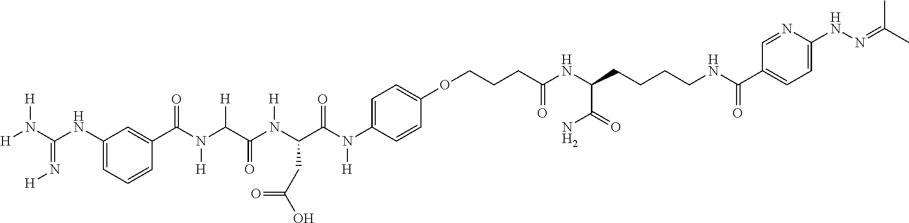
C1(NC(N([H])[H])=N[H])=CC=CC(C(N([H])C(C(N(C(C(N(C2=CC=C(OCCCC(NC(C(=O)N)CCCCNC(=O)C3=CC=C(NN=C(C)C)N=C3)=O)C=C2)[H])=O)CC(=O)O)[H])=O)[H])=O)=C1
